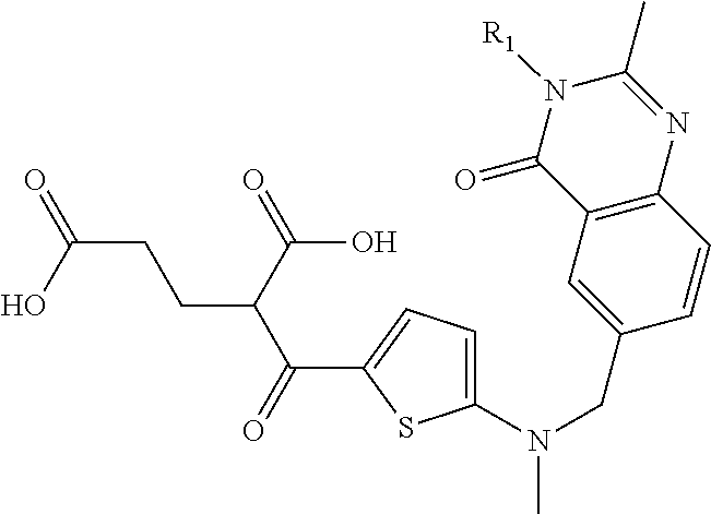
C1=CC2=C(C=C1CN(C)C1=CC=C(C(=O)C(C(=O)O)CCC(=O)O)S1)C(=O)N([R1])C(C)=N2
